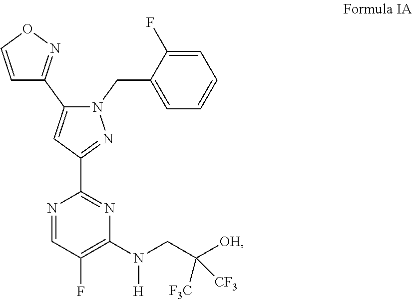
C1(C2=NOC=C2)=CC(C2=NC(N(CC([OH])([CF3])[F3C])[H])=C(F)C=N2)=NN1CC1=CC=CC=C1F
